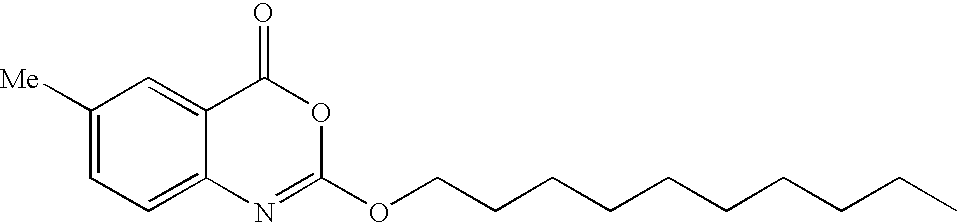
C1([Me])=CC=C2C(=C1)C(=O)OC(OCCCCCCCCCC)=N2
